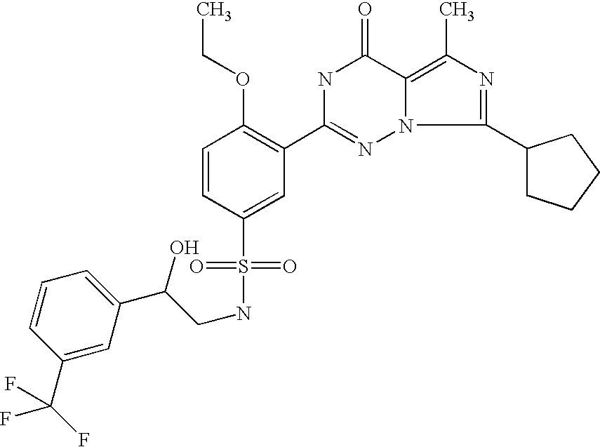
C1=CC(S(=O)(=O)NCC(C2=CC=CC(C(F)(F)F)=C2)O)=CC(C2=NN3C(=C(C)N=C3C3CCCC3)C(=O)N2)=C1OCC
